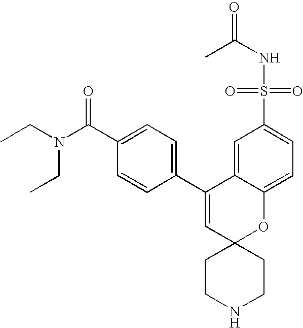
CCN(C(C1=CC=C(C2=CC3(OC4=CC=C(S(=O)(=O)NC(=O)C)C=C24)CCNCC3)C=C1)=O)CC
